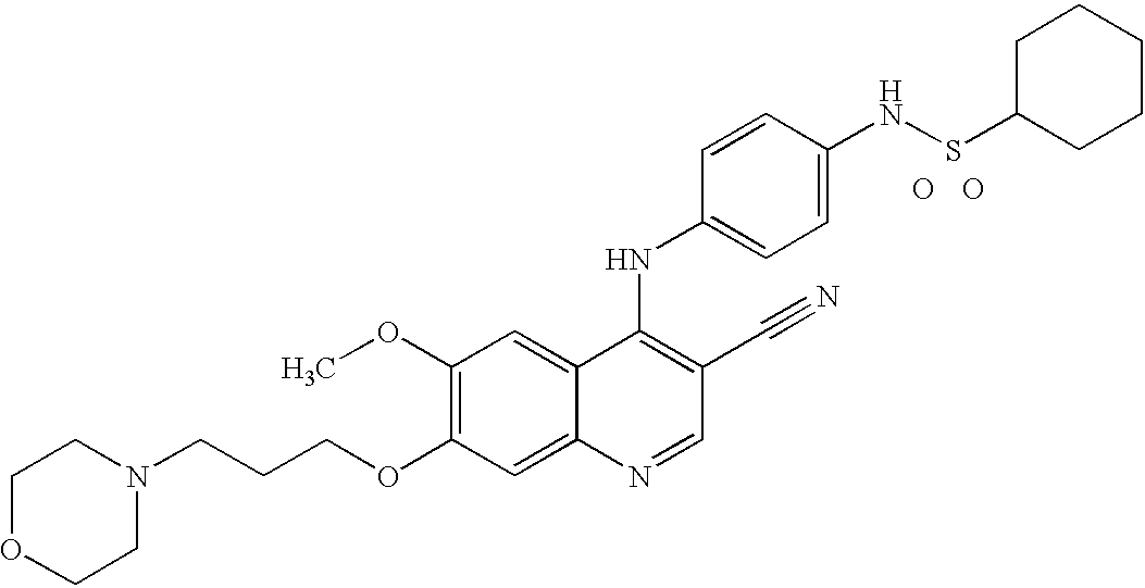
C1OCCN(CCCOC2=C(OC)C=C3C(=C2)N=CC(C#N)=C3NC2=CC=C(NSC3CCCCC3)C=C2)C1.O.O
